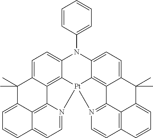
C1=C2C3=C4C(=C1)N(C1=CC=CC=C1)C1=CC=C5C6=C1[Pt]4(N1=CC=C4C(=C31)C(=CC=C4)C2(C)C)N1=C6C2=C(C=C1)C=CC=C2C5(C)C
